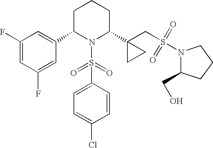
C1C(C2=CC(F)=CC(F)=C2)N(S(=O)(=O)C2=CC=C(Cl)C=C2)C(C2(CS(=O)(=O)N3C(CO)CCC3)CC2)CC1
